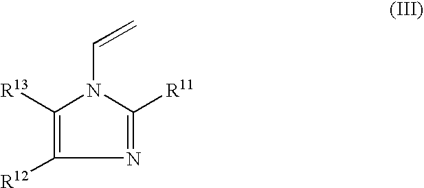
C1([R13])=C([R12])N=C([R11])N1C=C
